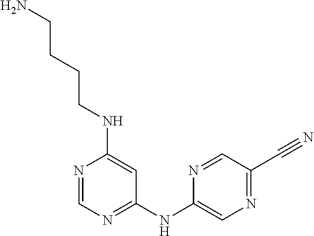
N1=CN=C(NC2=CN=C(C#N)C=N2)C=C1NCCCCN
